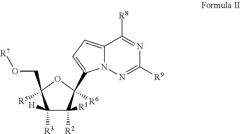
C1([R3])([H])C([R2])([R1])C(C2=CC=C3N2N=C([R9])N=C3[R8])([R6])OC1(CO[R7])[R5]
